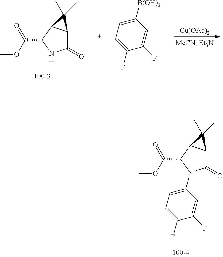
C1(=O)C2C(C(C(OC)=O)N1)C2(C)C.[Cu(OAc)2].C1([B(OH)2])=CC=C(F)C(F)=C1.C1(=O)C2C(C(C(OC)=O)N1C1=CC=C(F)C(F)=C1)C2(C)C
